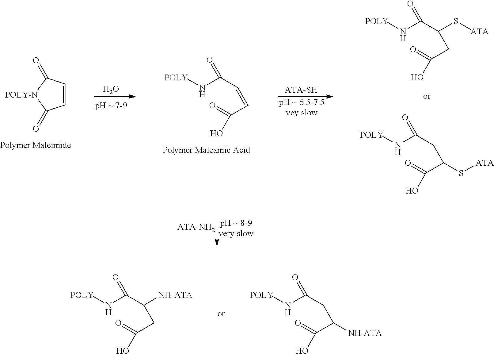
[POLY]NC(CC(C(O)=O)[NH-ATA])=O.[POLY]NC(C(CC(O)=O)[NH-ATA])=O.C1=CC(=O)[POLY-N]C1=O.O.[POLY]NC(C=CC(O)=O)=O.[ATA-SH].[POLY]NC(CC(C(O)=O)S[ATA])=O.[POLY]NC(C(CC(O)=O)S[ATA])=O.[ATA-NH2]
